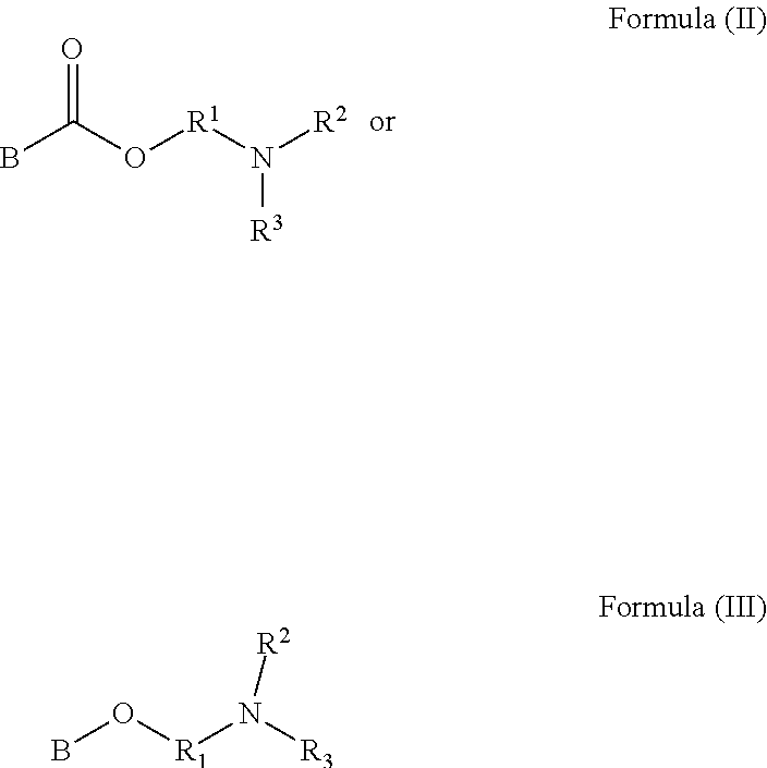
BC(O[R1]N([R2])[R3])=O.BO[R1]N([R3])[R2]
